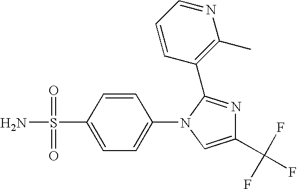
C1(N2C=C(C(F)(F)F)N=C2C2=C(C)N=CC=C2)=CC=C(S(N)(=O)=O)C=C1
